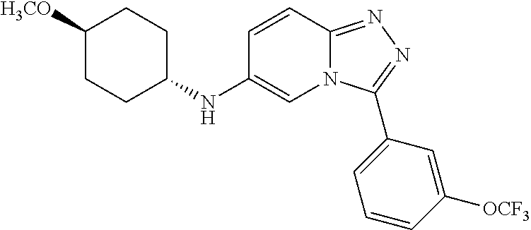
C1([H3CO])CCC(NC2=CN3C(=NN=C3C3=CC=CC([OCF3])=C3)C=C2)CC1
